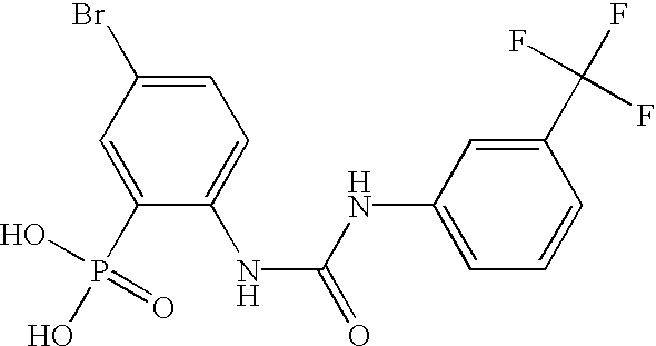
C1(P(O)(=O)O)=CC(Br)=CC=C1NC(=O)NC1=CC=CC(C(F)(F)F)=C1
